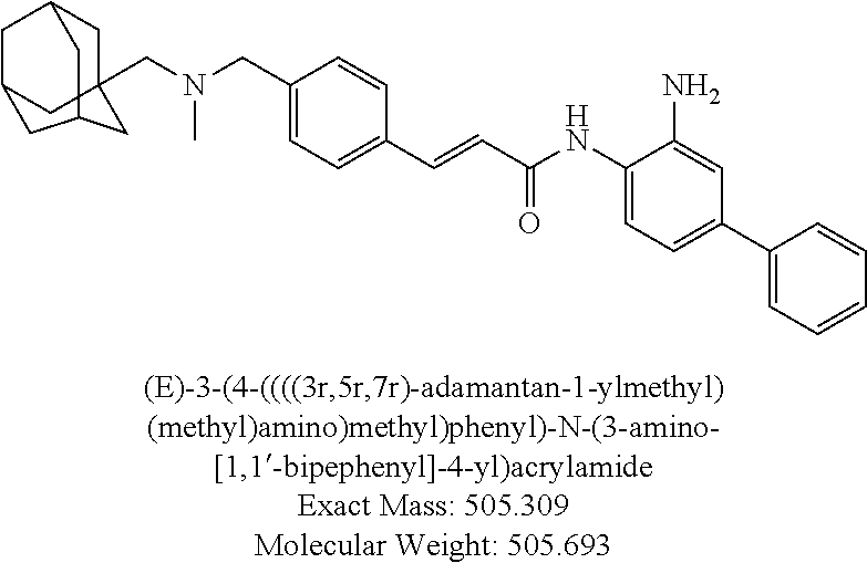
C12(CN(CC3=CC=C(C=CC(NC4=CC=C(C5=CC=CC=C5)C=C4N)=O)C=C3)C)CC(C)CC(C1)CCC2
